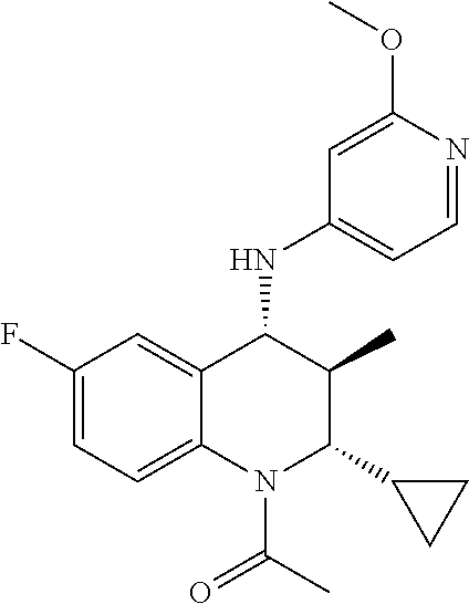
C1=C(OC)N=CC=C1NC1C(C)C(C2CC2)N(C(=O)C)C2=CC=C(F)C=C12
